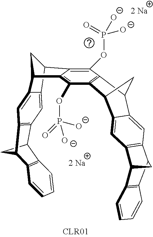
C12C3=C(C(C1)C1=CC4=C(C=C21)C1CC4C2=C1C=CC=C2)C(OP(=O)([O-])[O-])=C1C(=C3OP(=O)([O-])[O-])C2C3=CC4=C(C5CC4C4=C5C=CC=C4)C=C3C1C2
